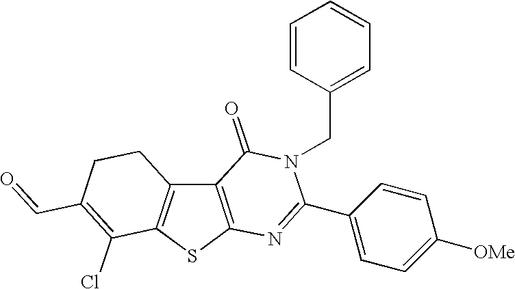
C12=C(SC3=C1CCC(C=O)=C3Cl)N=C(C1=CC=C([OMe])C=C1)N(CC1=CC=CC=C1)C2=O
